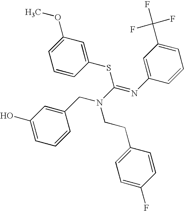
N(CC1=CC(O)=CC=C1)(CCC1=CC=C(F)C=C1)C(SC1=CC(OC)=CC=C1)=NC1=CC(C(F)(F)F)=CC=C1
